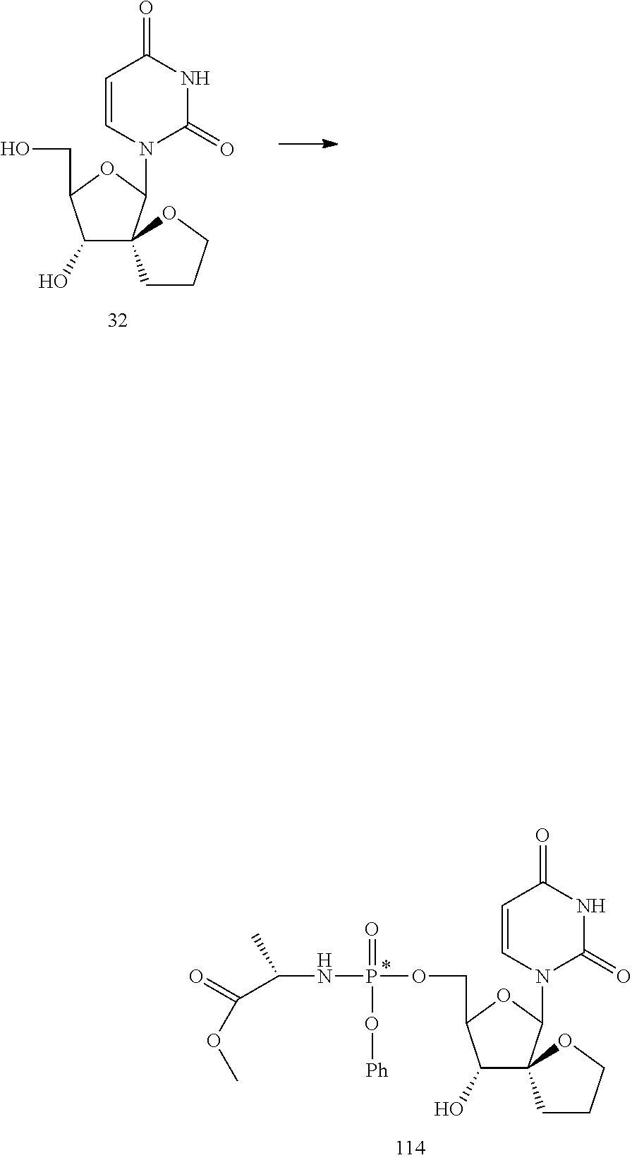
N1(C2OC(CO)C(O)C23CCCO3)C(=O)NC(=O)C=C1.N1(C2OC(COP(NC(C)C(=O)OC)(=O)O[Ph])C(O)C23CCCO3)C(=O)NC(=O)C=C1
